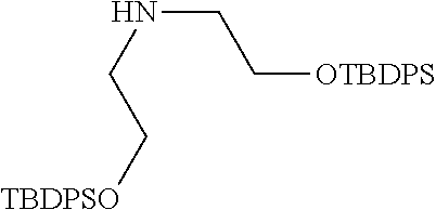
N(CC[OTBDPS])CC[TBDPSO]
